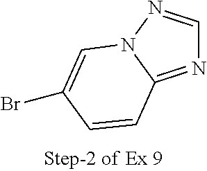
N1=C2N(N=C1)C=C(Br)C=C2
